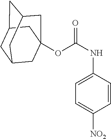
O(C(NC1=CC=C([NO2])C=C1)=O)C12CC3CC(CC(C1)C3)C2
